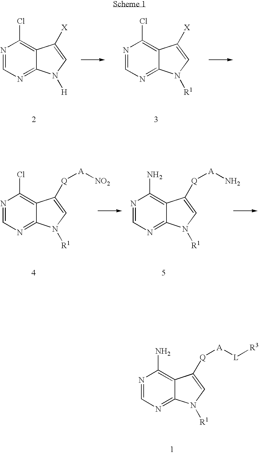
N1=CN=C2C(=C1Cl)C([X])=CN2[H].N1=CN=C2C(=C1Cl)C([X])=CN2[R1].N1=CN=C2C(=C1Cl)C([Q][A][NO2])=CN2[R1].N1=CN=C2C(=C1N)C([Q][A]N)=CN2[R1].N1=CN=C2C(=C1N)C([Q][A][L][R3])=CN2[R1]
